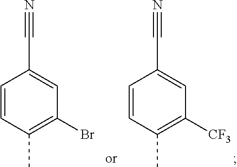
C1=CC(C)=C(Br)C=C1C#N.C1=CC(C)=C([CF3])C=C1C#N
